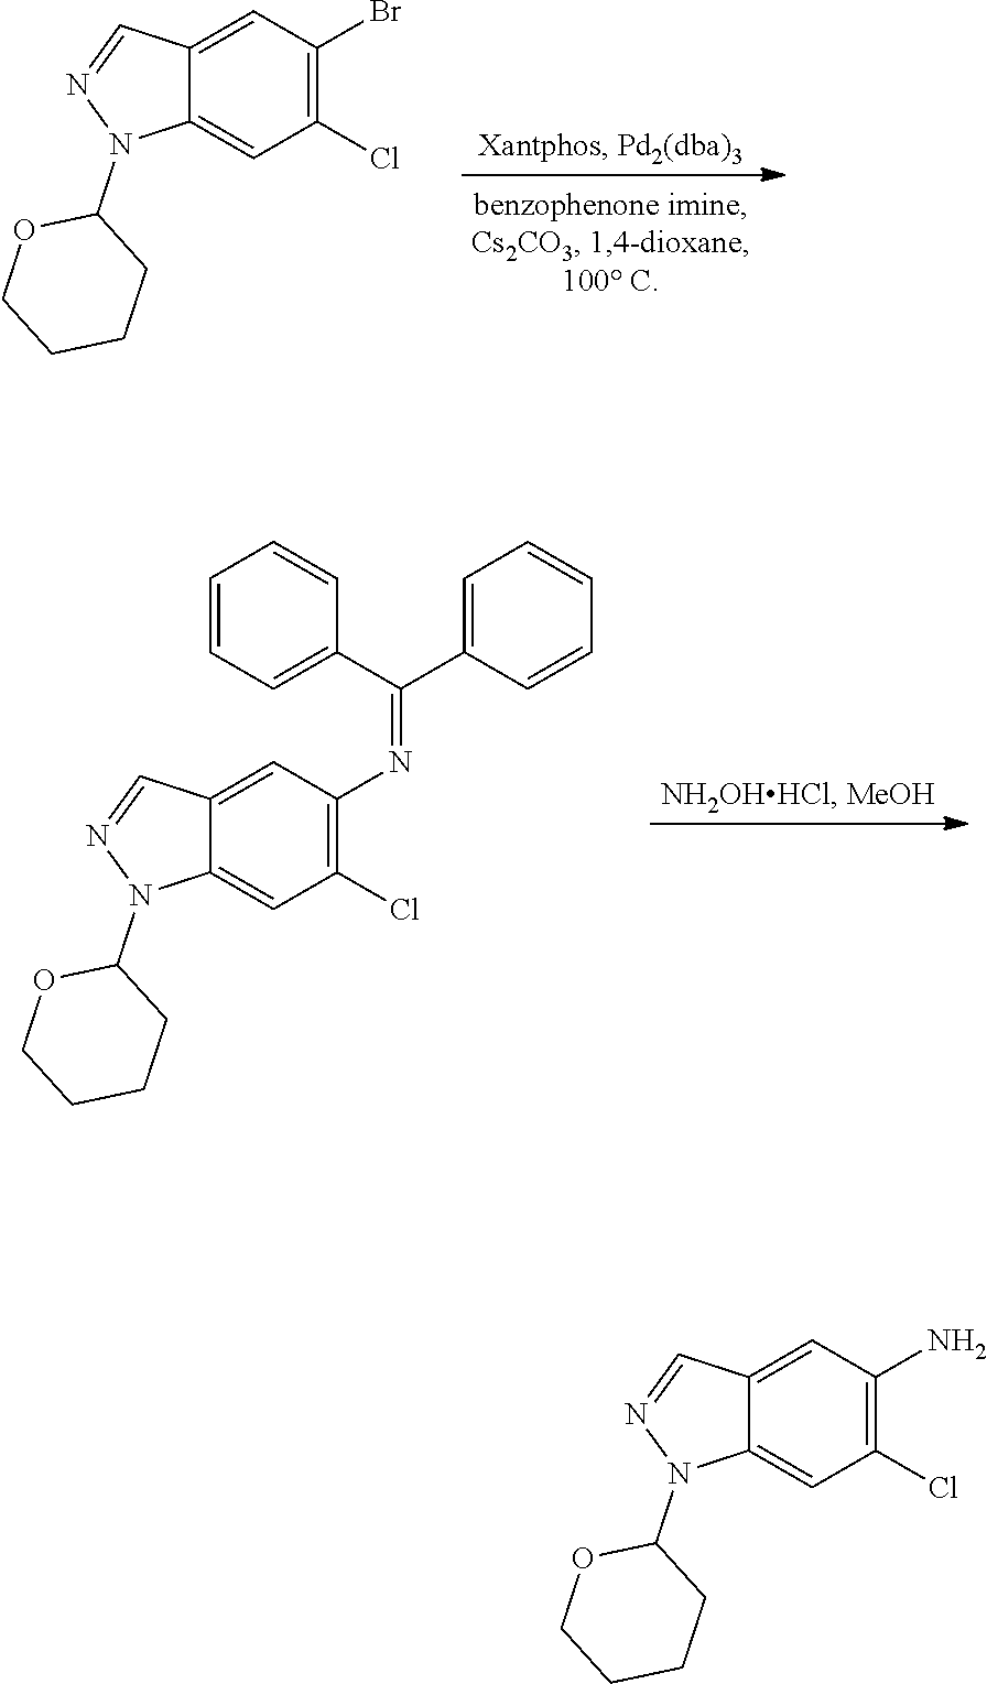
C12=CC(Br)=C(Cl)C=C1N(C1OCCCC1)N=C2.C12=CC(N=C(C3=CC=CC=C3)C3=CC=CC=C3)=C(Cl)C=C1N(C1OCCCC1)N=C2.C12=CC(N)=C(Cl)C=C1N(C1OCCCC1)N=C2
